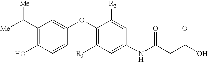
C1(C([Me])[Me])=C(O)C=CC(OC2=C([R3])C=C(NC(CC(O)=O)=O)C=C2[R2])=C1
